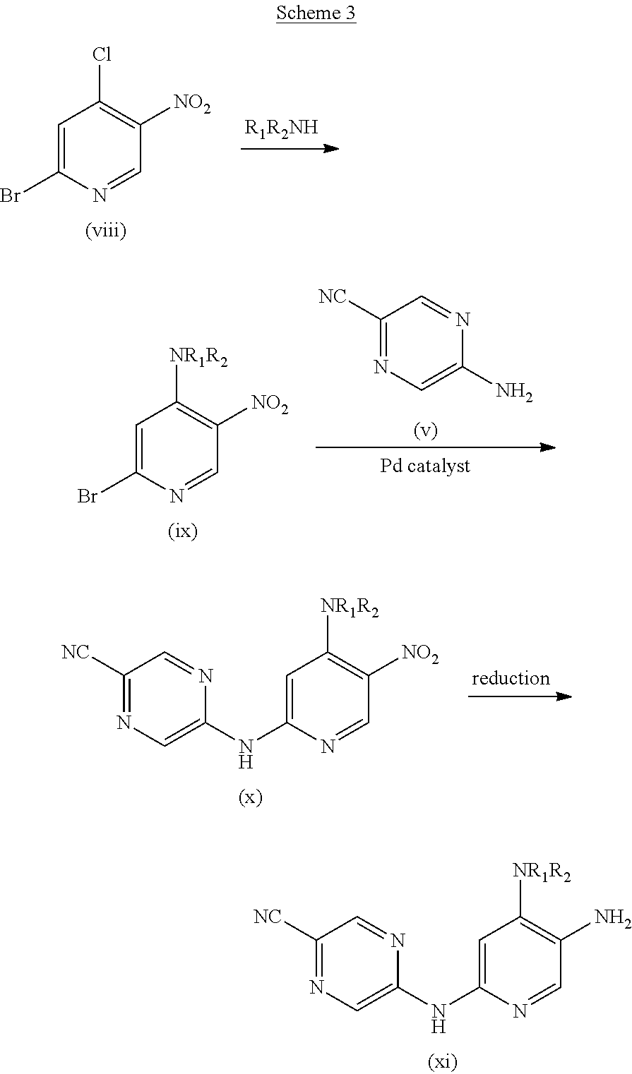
C1=C(Br)N=CC([NO2])=C1Cl.C1([NC])=NC=C(N)N=C1.C1=C(Br)N=CC([NO2])=C1[NR1R2].C1([NC])=NC=C(NC2=CC([NR1R2])=C([NO2])C=N2)N=C1.C1([NC])=NC=C(NC2=CC([NR1R2])=C(N)C=N2)N=C1
